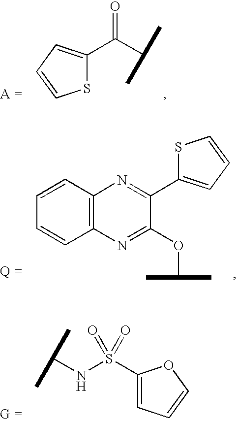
C12=C(C=CC=C1)N=C(C1=CC=CS1)C(OC(C)C)=N2.C1(S(NC(C)C)(=O)=O)=CC=CO1.C(C(C)C)(=O)C1=CC=CS1
